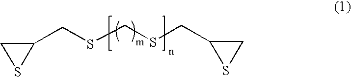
C(SCSCC1CS1)C1CS1
